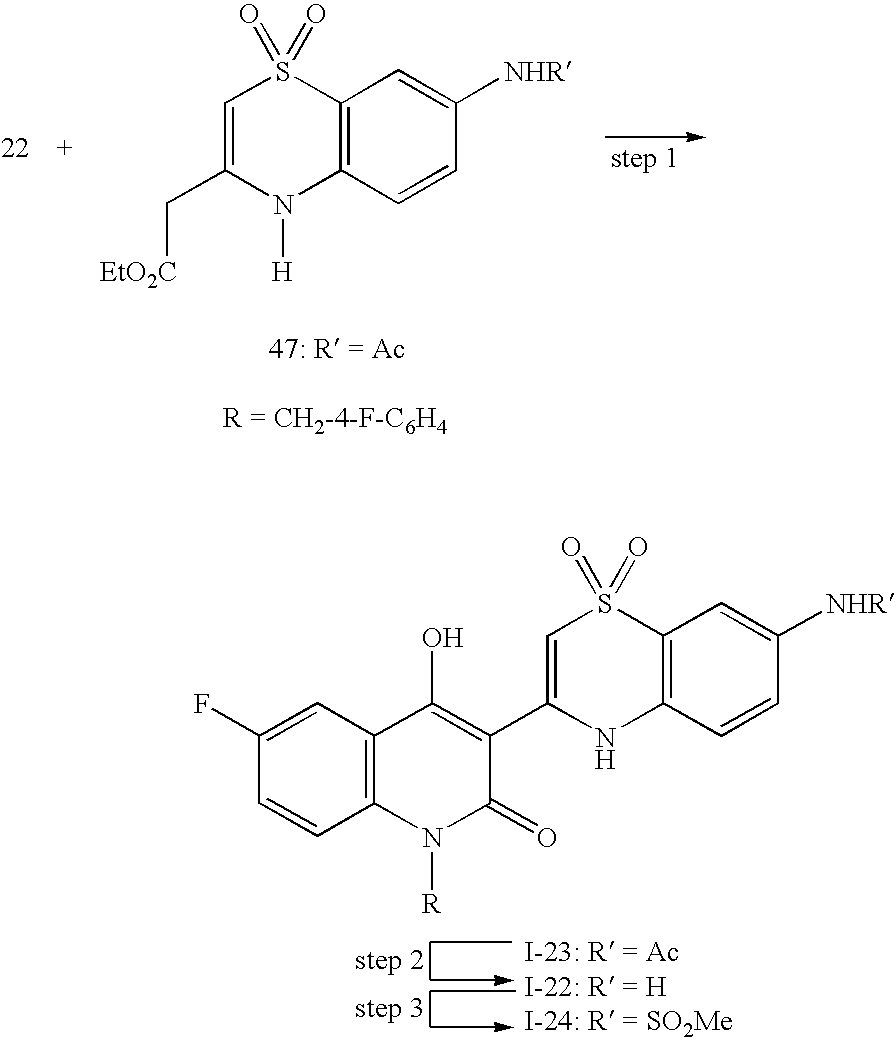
C12=C(C=CC([NHR])=C1)N([H])C(C[EtO2C])=CS2(=O)=O.C12=C(C=CC([NHR])=C1)NC(C1=C(O)C3=C(N([R])C1=O)C=CC(F)=C3)=CS2(=O)=O
